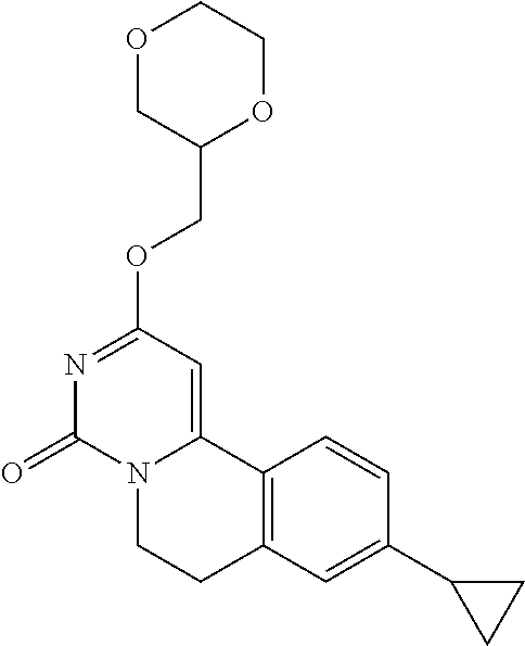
O1CC(COC2=NC(=O)N3C(=C2)C2=C(CC3)C=C(C3CC3)C=C2)OCC1
